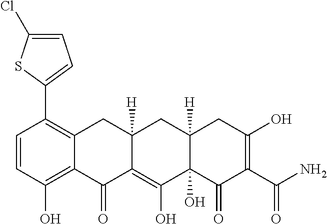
C1=CC(O)=C2C(=C1C1=CC=C(Cl)S1)CC1([H])C(=C(O)C3(O)C([H])(C1)CC(O)=C(C(N)=O)C3=O)C2=O
